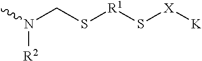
N(CS[R1]S[X][K])(C)[R2]
